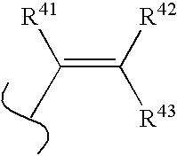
C(=C([R42])[R43])([R41])C
